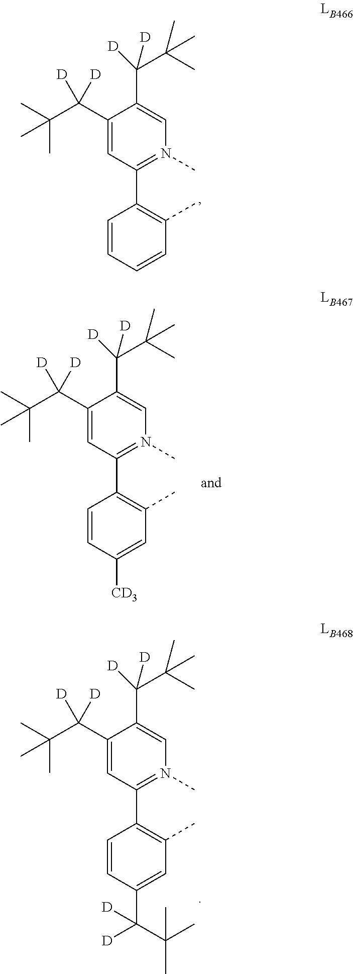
C1=CC(C2=N(C)C=C(C(C(C)(C)C)([D])[D])C(C(C(C)(C)C)([D])[D])=C2)=C(C)C=C1C(C(C)(C)C)([D])[D].C1=CC(C2=N(C)C=C(C(C(C)(C)C)([D])[D])C(C(C(C)(C)C)([D])[D])=C2)=C(C)C=C1[CD3].C1=CC(C2=N(C)C=C(C(C(C)(C)C)([D])[D])C(C(C(C)(C)C)([D])[D])=C2)=C(C)C=C1
